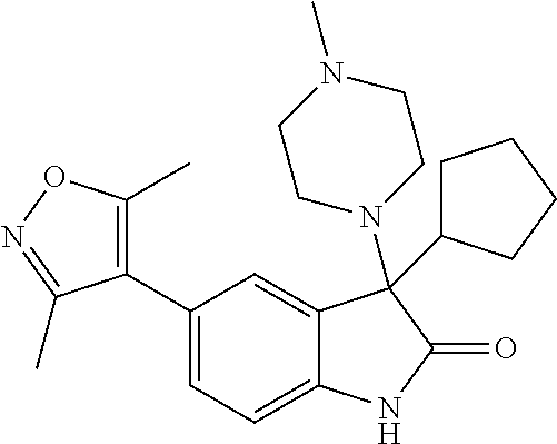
C1=C(C2=C(C)ON=C2C)C=C2C(=C1)NC(=O)C2(N1CCN(C)CC1)C1CCCC1
